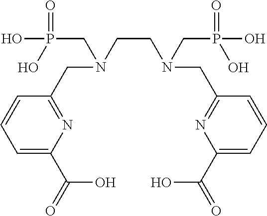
C1=CC(CN(CCN(CC2=NC(C(=O)O)=CC=C2)CP(=O)(O)O)CP(=O)(O)O)=NC(C(=O)O)=C1
